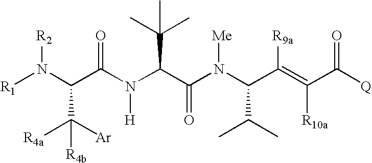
C(N(C(C(N(C(C(=C(C([Q])=O)[R10a])[R9a])C(C)C)[Me])=O)C(C)(C)C)[H])(=O)C(N([R1])[R2])C([Ar])([R4a])[R4b]
